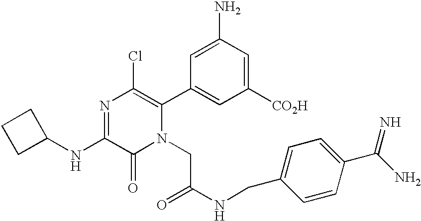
C1(NC2=NC(Cl)=C(C3=CC([CO2H])=CC(N)=C3)N(CC(=O)NCC3=CC=C(C(N)=N)C=C3)C2=O)CCC1
